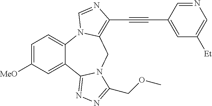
C1=C([MeO])C=C2C(=C1)N1C(=C(C#CC3=CC([Et])=CN=C3)N=C1)CN1C2=NN=C1COC
